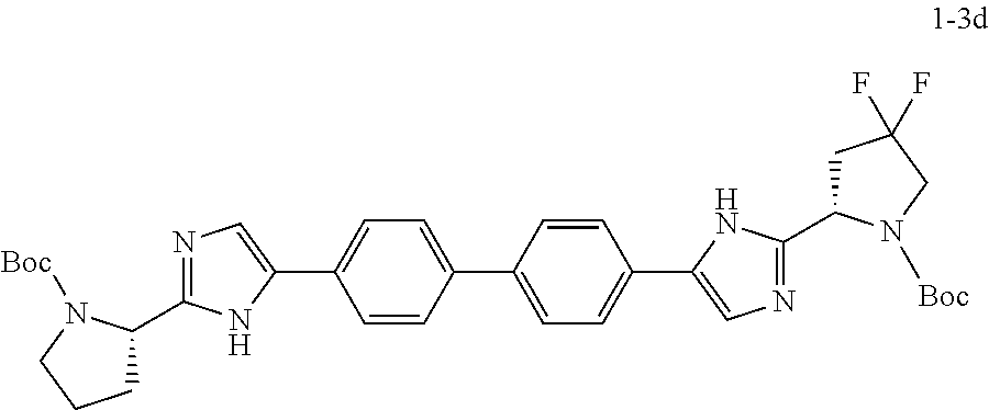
N1=C(C2CCCN2[Boc])NC(C2=CC=C(C3=CC=C(C4=CN=C(C5CC(F)(F)CN5[Boc])N4)C=C3)C=C2)=C1
